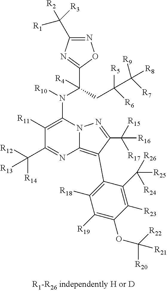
N1=C(C([R2])([R1])[R3])N=C(C(CC([R5])([R6])C([R9])([R8])[R7])(N(C2=C([R11])C(C([R12])([R14])[R13])=NC3=C(C4=C([R18])C([R19])=C(OC([R20])([R22])[R21])C([R23])=C4C([R25])([R26])[R24])C(C([R15])([R17])[R16])=NN23)[R10])[R4])O1
